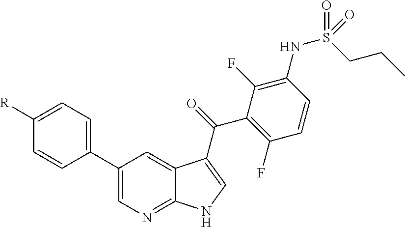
C1(C2=CC=C([R])C=C2)=CN=C2C(=C1)C(C(C1=C(F)C=CC(NS(CCC)(=O)=O)=C1F)=O)=CN2
